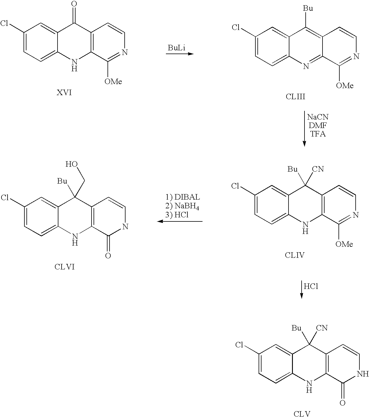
C1=C2C(=CC(Cl)=C1)C(=O)C1=C(N2)C([OMe])=NC=C1.[BuLi].C1=C2C(=CC(Cl)=C1)C([Bu])=C1C(=N2)C([OMe])=NC=C1.C1=C2C(=CC(Cl)=C1)C([Bu])([CN])C1=C(N2)C([OMe])=NC=C1.C1=C2C(=CC(Cl)=C1)C([Bu])(CO)C1=C(N2)C(=O)NC=C1.Cl.C1=C2C(=CC(Cl)=C1)C([Bu])([CN])C1=C(N2)C(=O)NC=C1
